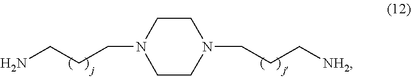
NCCCN1CCN(CCC[NH2])CC1
